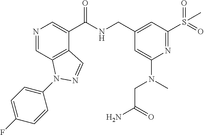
N1=CC2=C(C(C(NCC3=CC(S(=O)(=O)C)=NC(N(CC(=O)N)C)=C3)=O)=C1)C=NN2C1=CC=C(F)C=C1
